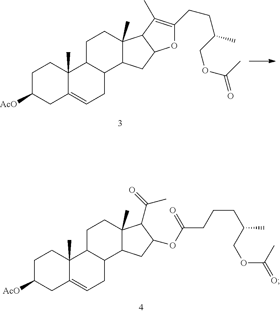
C1C([AcO])CC2=CCC3C(C2(C)C1)CCC1(C)C3CC2C1C(C)=C(CCC(C)COC(=O)C)O2.C1C([AcO])CC2=CCC3C(C2(C)C1)CCC1(C)C3CC(OC(CCCC(C)COC(=O)C)=O)C1C(=O)C
